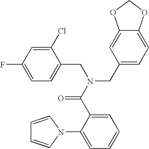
C1=C(F)C=C(Cl)C(CN(CC2=CC=C3C(=C2)OCO3)C(C2=CC=CC=C2N2C=CC=C2)=O)=C1
